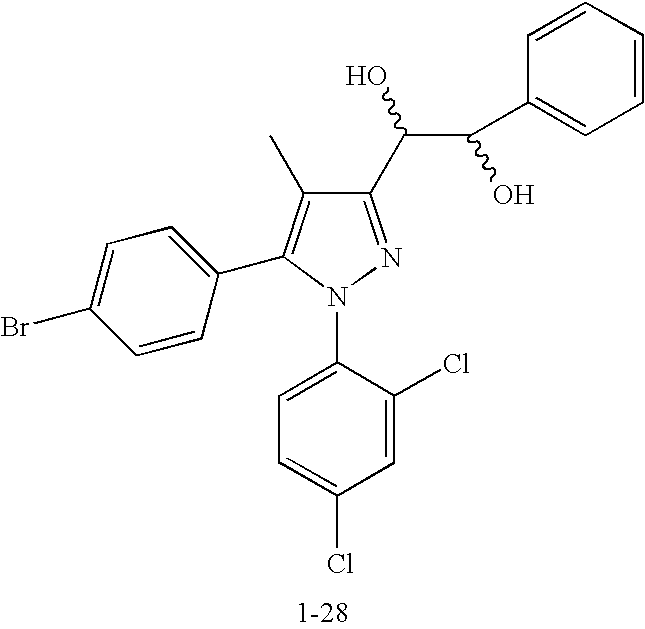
C1(C(C(C2=CC=CC=C2)O)O)=NN(C2=CC=C(Cl)C=C2Cl)C(C2=CC=C(Br)C=C2)=C1C
